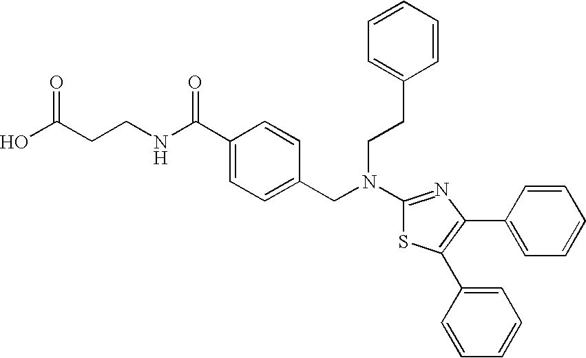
N(C1=NC(C2=CC=CC=C2)=C(C2=CC=CC=C2)S1)(CC1=CC=C(C(NCCC(O)=O)=O)C=C1)CCC1=CC=CC=C1
